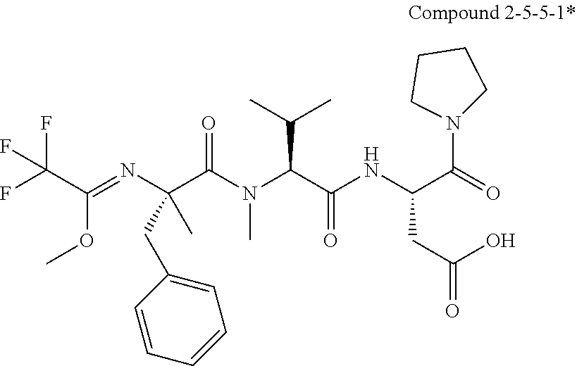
COC(C(F)(F)F)=NC(C(N(C)C(C(=O)NC(CC(O)=O)C(=O)N1CCCC1)C(C)C)=O)(C)CC1=CC=CC=C1
